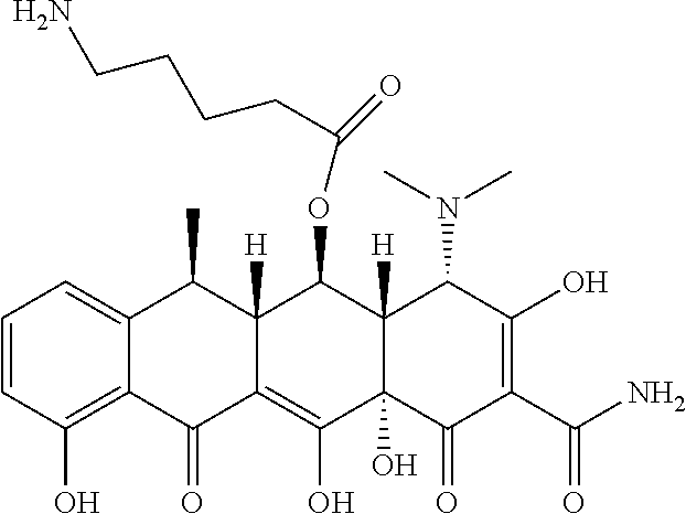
C1=CC(O)=C2C(=C1)C(C)C1([H])C(=C(O)C3(O)C([H])(C1OC(=O)CCCCN)C(N(C)C)C(O)=C(C(N)=O)C3=O)C2=O
